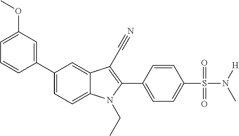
C1(C2=CC(OC)=CC=C2)=CC=C2C(=C1)C(C#N)=C(C1=CC=C(S(N(C)[H])(=O)=O)C=C1)N2CC
